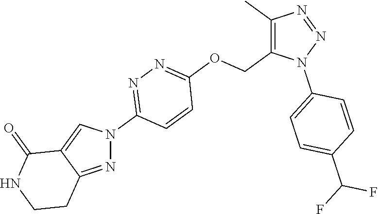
C1(C)=C(COC2=NN=C(N3C=C4C(=N3)CCNC4=O)C=C2)N(C2=CC=C(C(F)F)C=C2)N=N1
